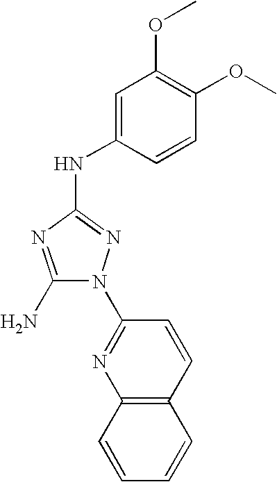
C1(N)=NC(NC2=CC(OC)=C(OC)C=C2)=NN1C1=NC2=C(C=C1)C=CC=C2
